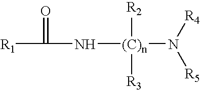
[R1]C(=O)N[(C)n]([R2])([R3])N([R4])[R5]
